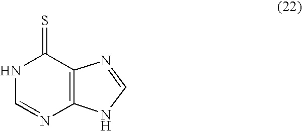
N1C=NC2=C(C1=S)N=CN2
